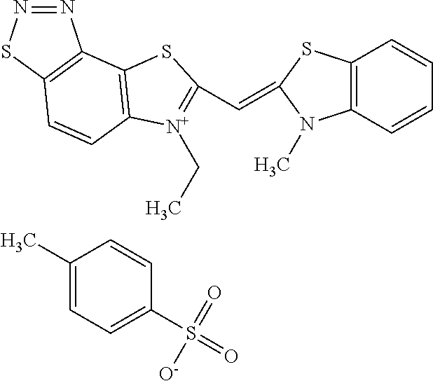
N1=NSC2=C1C1=C(C=C2)[N+](CC)=C(C=C2SC3=C(C=CC=C3)N2C)S1.C1(C)=CC=C(S(=O)(=O)[O-])C=C1
